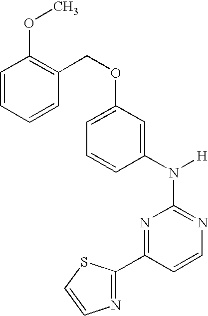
N1=C(N([H])C2=CC(OCC3=C(OC)C=CC=C3)=CC=C2)N=C(C2=NC=CS2)C=C1
